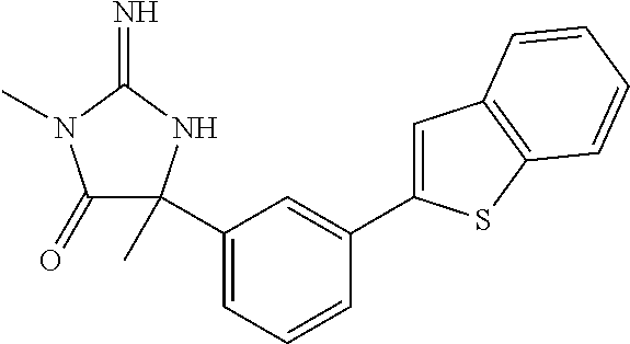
C1(=O)N(C)C(=N)NC1(C1=CC=CC(C2=CC3=C(S2)C=CC=C3)=C1)C
